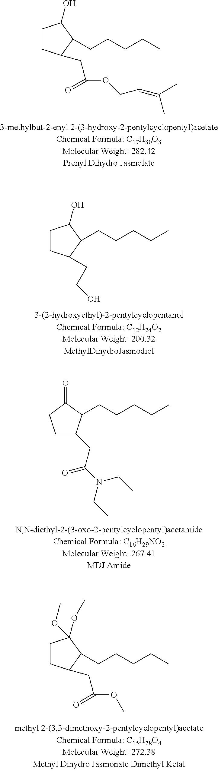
C1CC(CC(OCC=C(C)C)=O)C(CCCCC)C1O.C1CC(CCO)C(CCCCC)C1O.C1C(CC(N(CC)CC)=O)C(CCCCC)C(=O)C1.C1CC(CC(OC)=O)C(CCCCC)C1(OC)OC
